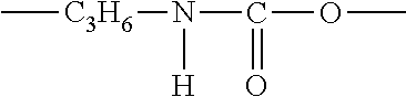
C[C3H6]N([H])C(=O)OC
